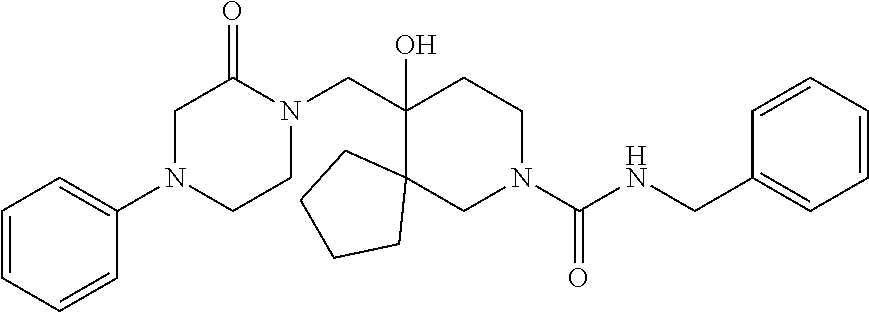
C1(N2CCN(CC3(O)C4(CN(C(NCC5=CC=CC=C5)=O)CC3)CCCC4)C(=O)C2)=CC=CC=C1
